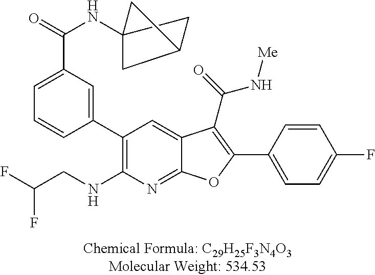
C12(NC(C3=CC=CC(C4=C(NCC(F)F)N=C5C(=C4)C(C(=O)N[Me])=C(C4=CC=C(F)C=C4)O5)=C3)=O)CC(C1)C2
